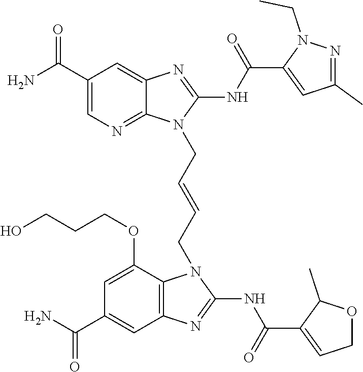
NC(C1=CN=C2C(=C1)N=C(NC(=O)C1=CC(C)=NN1CC)N2CC=CCN1C2=C(C=C(C(N)=O)C=C2OCCCO)N=C1NC(=O)C1=CCOC1C)=O
